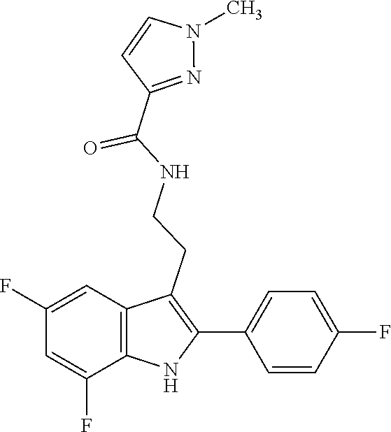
C1=CN(C)N=C1C(NCCC1=C(C2=CC=C(F)C=C2)NC2=C1C=C(F)C=C2F)=O
